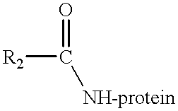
[R2]C([NH-protein])=O
